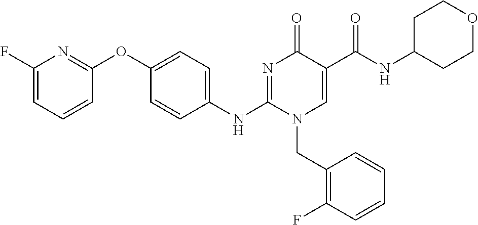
C1(F)=CC=CC(OC2=CC=C(NC3=NC(=O)C(C(NC4CCOCC4)=O)=CN3CC3=C(F)C=CC=C3)C=C2)=N1
